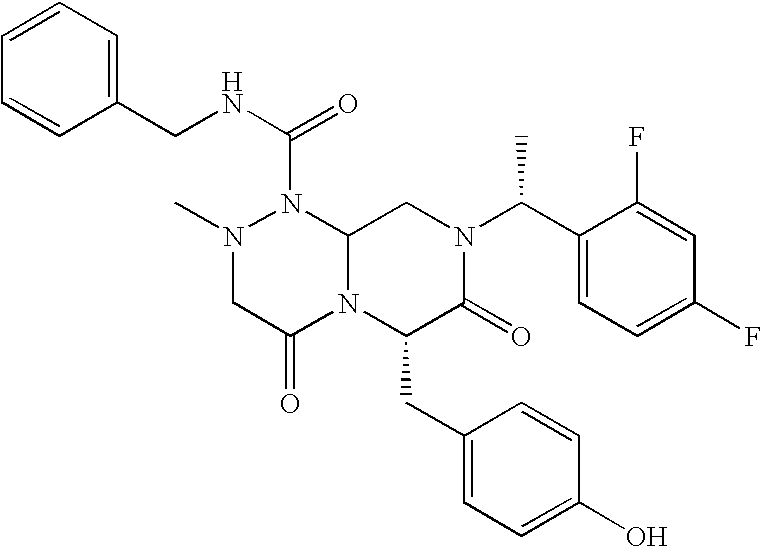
N1(C(NCC2=CC=CC=C2)=O)N(C)CC(=O)N2C1CN(C(C1=CC=C(F)C=C1F)C)C(=O)C2CC1=CC=C(O)C=C1
